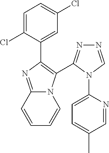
C1=C(Cl)C(C2=C(C3=NN=CN3C3=CC=C(C)C=N3)N3C(=N2)C=CC=C3)=CC(Cl)=C1
